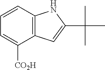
C12=C(C=CC=C1[CO2H])NC(C(C)(C)C)=C2
